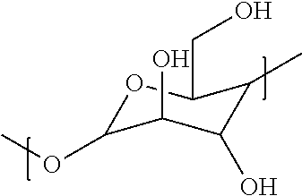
O1C(OC)C(O)C(O)C(C)C1CO
